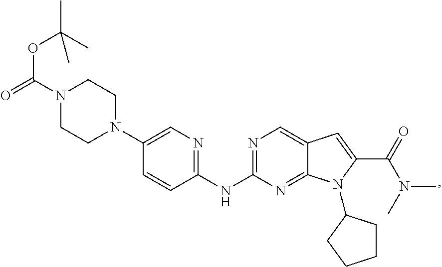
N1(C(=O)OC(C)(C)C)CCN(C2=CN=C(NC3=NC=C4C(=N3)N(C3CCCC3)C(C(=O)N(C)C)=C4)C=C2)CC1
